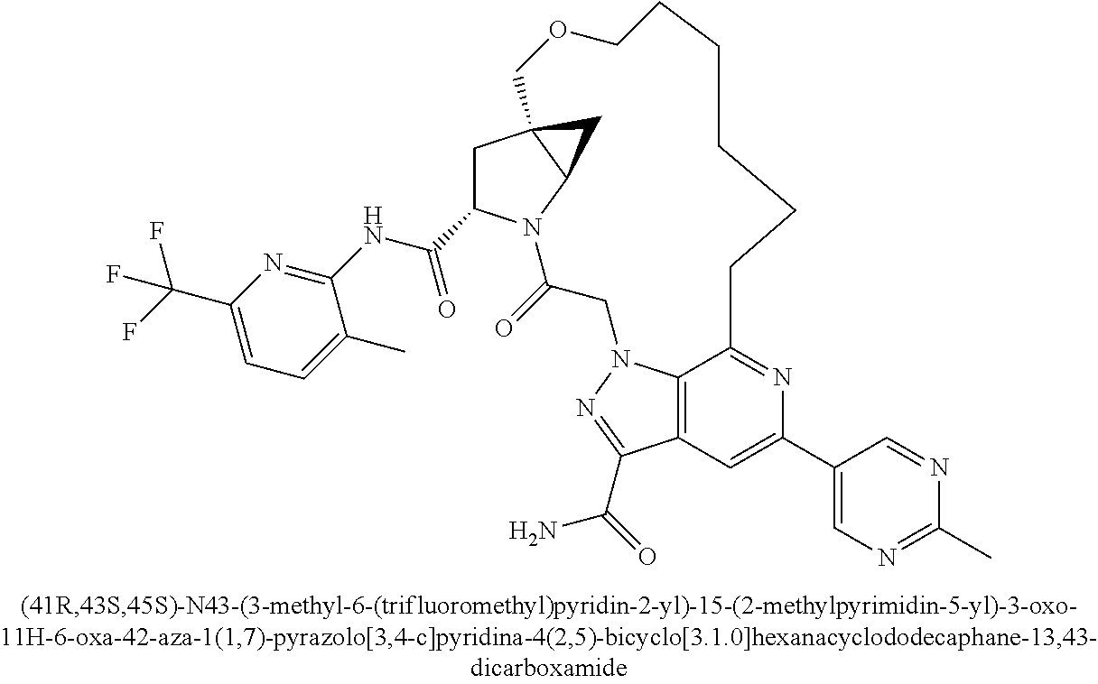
C1(C(=O)NC2=NC(C(F)(F)F)=CC=C2C)CC23C(N1C(=O)CN1C4=C(C(C(=O)N)=N1)C=C(C1=CN=C(C)N=C1)N=C4CCCCCCOC2)C3
